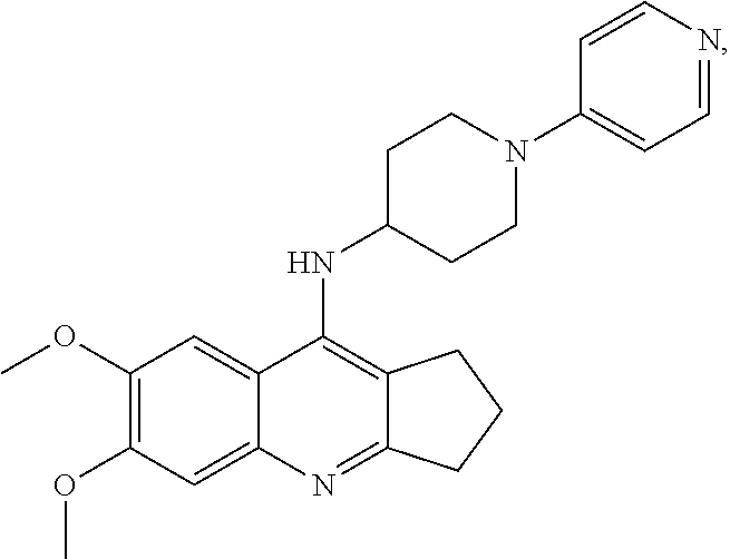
C12=C(NC3CCN(C4=CC=NC=C4)CC3)C3=CC(OC)=C(OC)C=C3N=C1CCC2
